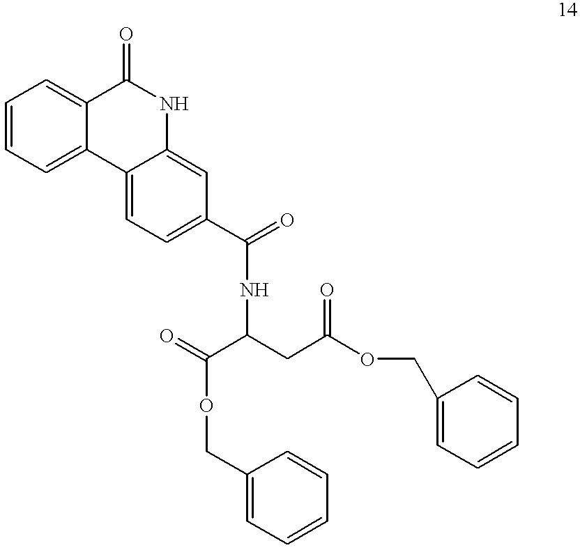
C1=CC=C2C(=C1)C(=O)NC1=CC(C(=O)NC(CC(OCC3=CC=CC=C3)=O)C(=O)OCC3=CC=CC=C3)=CC=C21
